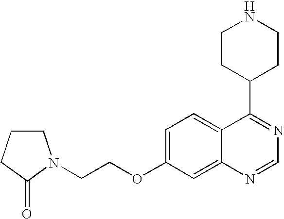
C1CCC(=O)N1CCOC1=CC=C2C(=C1)N=CN=C2C1CCNCC1
